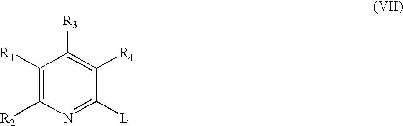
C1([R1])=C([R2])N=C([L])C([R4])=C1[R3]
